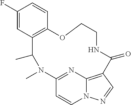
C1(F)=CC2=C(C=C1)OCCNC(=O)C1=C3N(C=CC(=N3)N(C)C2C)N=C1
